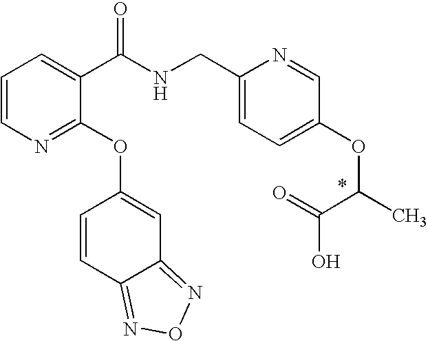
C1=CN=C(OC2=CC3=NON=C3C=C2)C(C(NCC2=CC=C(OC(C(O)=O)C)C=N2)=O)=C1
